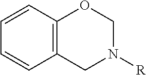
C1=CC2=C(C=C1)CN([R])CO2
